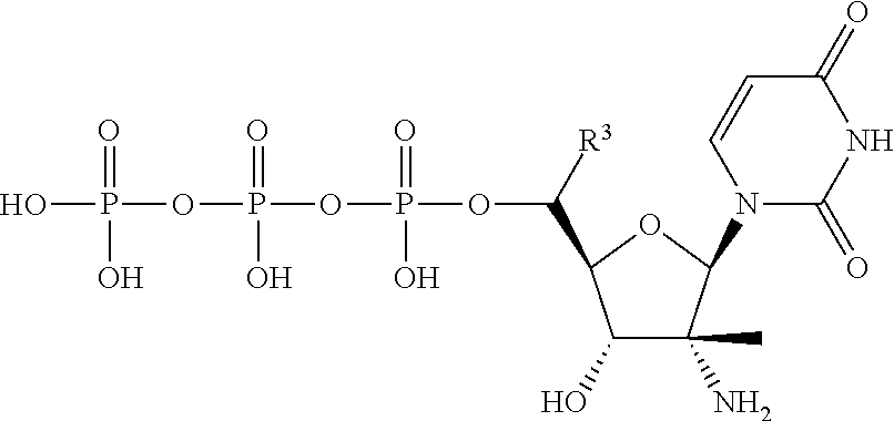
C1(O)C(C)(N)C(N2C(=O)NC(=O)C=C2)OC1C(OP(=O)(O)OP(O)(OP(O)(=O)O)=O)[R3]
